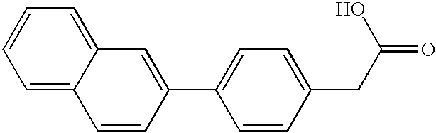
C1=C2C(=CC=C1)C=C(C1=CC=C(CC(O)=O)C=C1)C=C2
